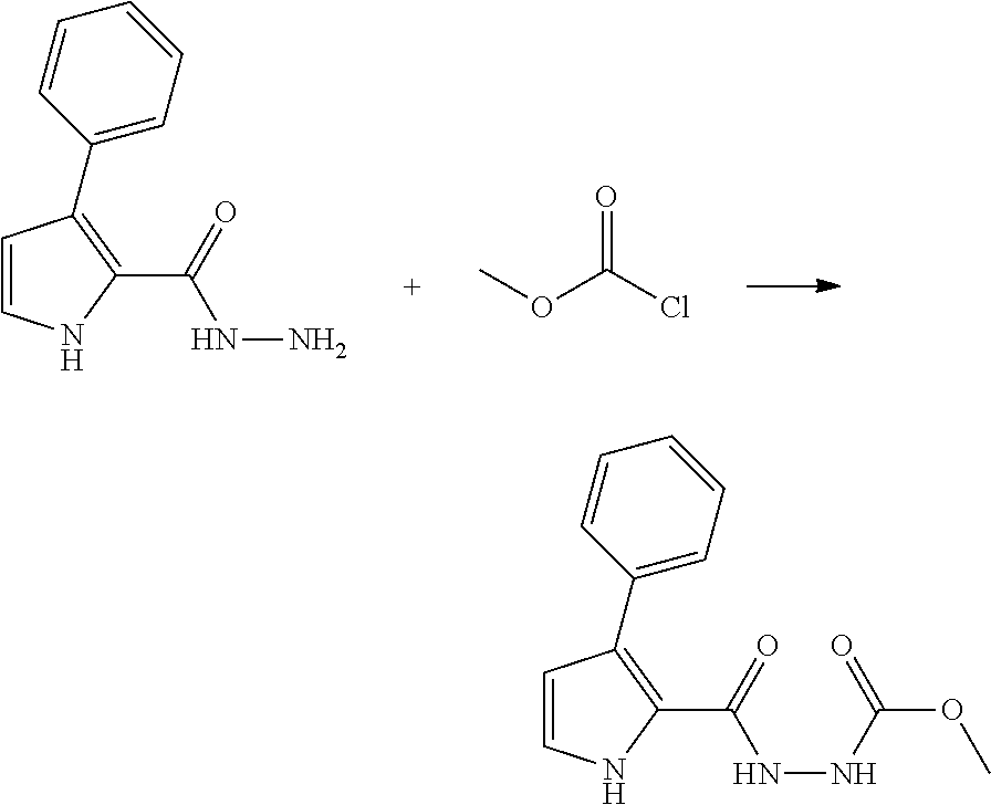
C1=CNC(C(NN)=O)=C1C1=CC=CC=C1.COC(Cl)=O.C1=CNC(C(NNC(OC)=O)=O)=C1C1=CC=CC=C1
